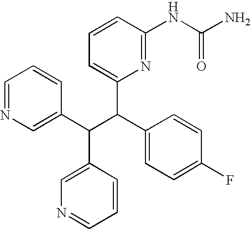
C1=NC=C(C(C(C2=CC=C(F)C=C2)C2=CC=CC(NC(N)=O)=N2)C2=CN=CC=C2)C=C1
